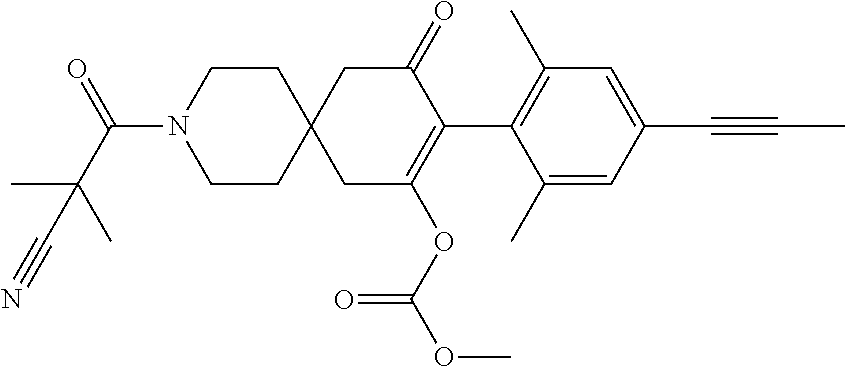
C1(C)=CC(C#CC)=CC(C)=C1C1=C(OC(OC)=O)CC2(CC1=O)CCN(C(C(C)(C)C#N)=O)CC2
